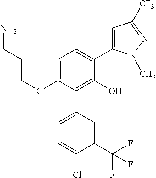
C1(OCCCN)=CC=C(C2=CC([CF3])=NN2C)C(O)=C1C1=CC=C(Cl)C(C(F)(F)F)=C1
